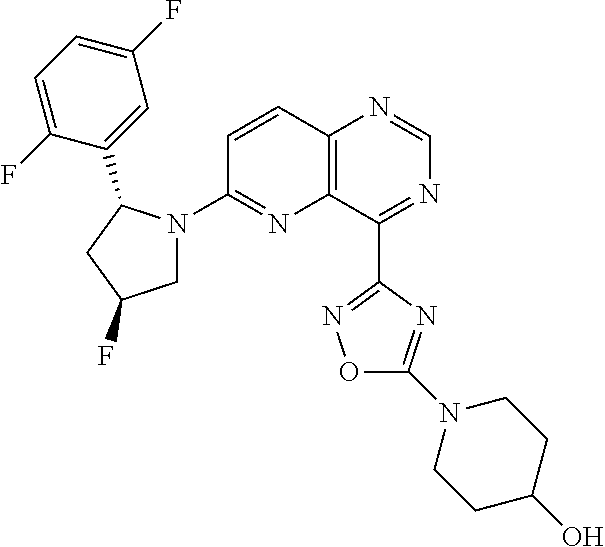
C12=C(C(C3=NOC(N4CCC(O)CC4)=N3)=NC=N1)N=C(N1CC(F)CC1C1=CC(F)=CC=C1F)C=C2
